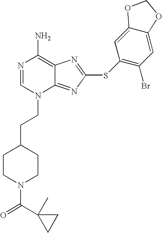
N1=CN(CCC2CCN(C(=O)C3(C)CC3)CC2)C2=NC(SC3=C(Br)C=C4C(=C3)OCO4)=NC2=C1N
